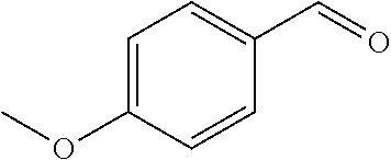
C1=C(OC)C=CC(C=O)=C1
